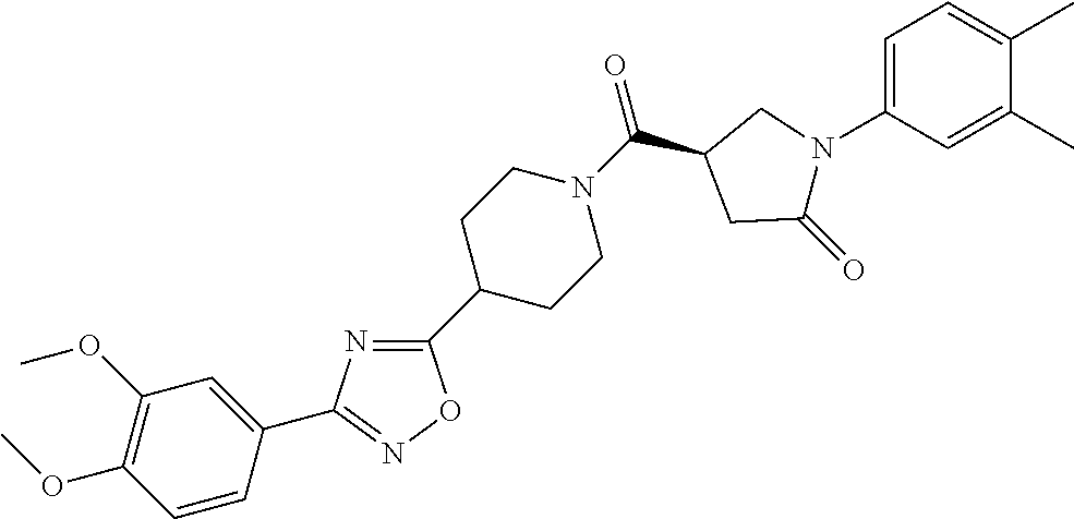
N1=C(C2CCN(C(=O)C3CC(=O)N(C4=CC=C(C)C(C)=C4)C3)CC2)ON=C1C1=CC(OC)=C(OC)C=C1
